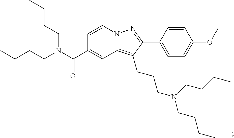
N12C(=C(CCCN(CCCC)CCCC)C(C3=CC=C(OC)C=C3)=N1)C=C(C(N(CCCC)CCCC)=O)C=C2
